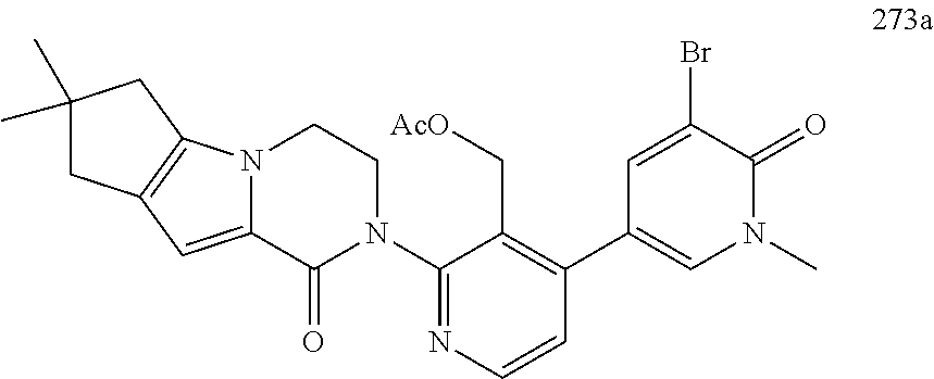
N12C(=CC3=C1CC(C)(C)C3)C(=O)N(C1=NC=CC(C3=CN(C)C(=O)C(Br)=C3)=C1C[AcO])CC2
